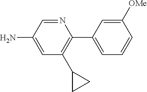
N1=CC(N)=CC(C2CC2)=C1C1=CC=CC([OMe])=C1
